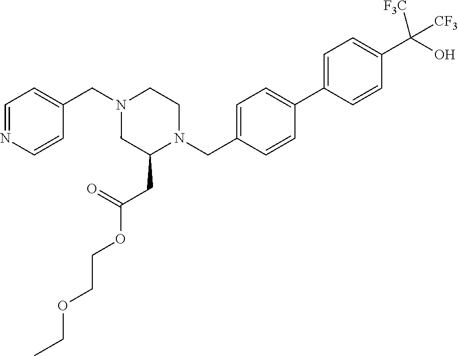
C1=NC=CC(CN2CC(CC(OCCOCC)=O)N(CC3=CC=C(C4=CC=C(C(O)([CF3])[CF3])C=C4)C=C3)CC2)=C1
